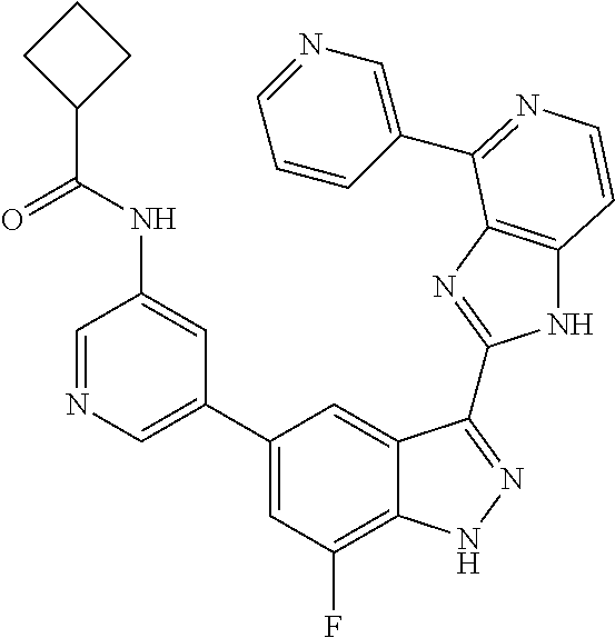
C1(C2=CN=CC(NC(C3CCC3)=O)=C2)=CC(F)=C2C(=C1)C(C1=NC3=C(N1)C=CN=C3C1=CN=CC=C1)=NN2
